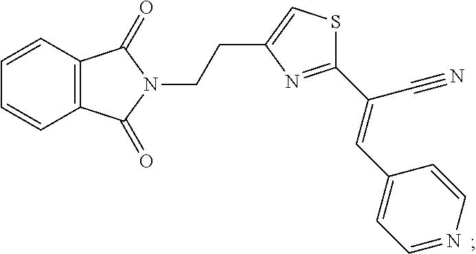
C12=C(C=CC=C1)C(=O)N(CCC1=CSC(C(C#N)=CC3=CC=NC=C3)=N1)C2=O
